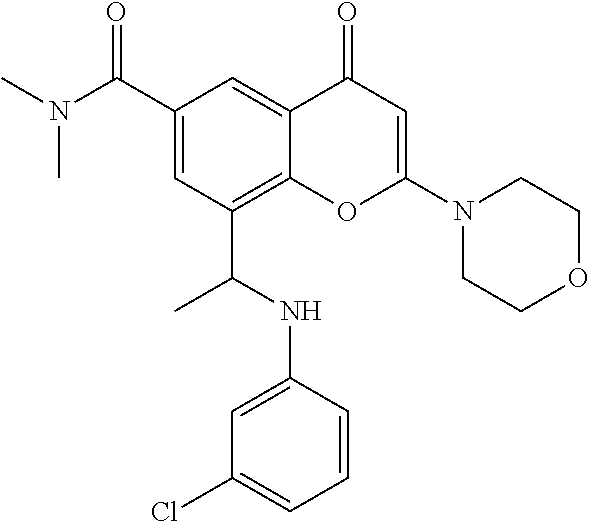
C1(C(N(C)C)=O)=CC(C(NC2=CC(Cl)=CC=C2)C)=C2C(=C1)C(=O)C=C(N1CCOCC1)O2
